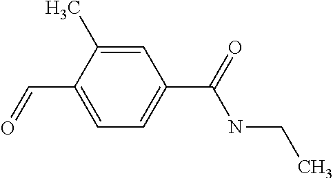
C1(C)=CC(C(=O)NCC)=CC=C1C=O
